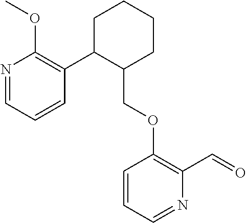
C1C(C2=C(OC)N=CC=C2)C(COC2=C(C=O)N=CC=C2)CCC1
